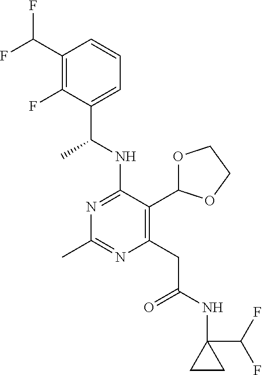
N1=C(NC(C)C2=CC=CC(C(F)F)=C2F)C(C2OCCO2)=C(CC(=O)NC2(C(F)F)CC2)N=C1C
